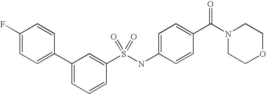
C1(F)=CC=C(C2=CC=CC(S(NC3=CC=C(C(N4CCOCC4)=O)C=C3)(=O)=O)=C2)C=C1
